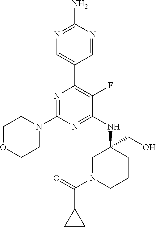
N1=C(N)N=CC(C2=C(F)C(NC3(CO)CN(C(=O)C4CC4)CCC3)=NC(N3CCOCC3)=N2)=C1
